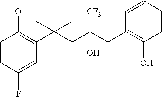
C1(F)=CC(C(CC(CC2=C(O)C=CC=C2)(O)[CF3])(C)C)=C(O)C=C1
